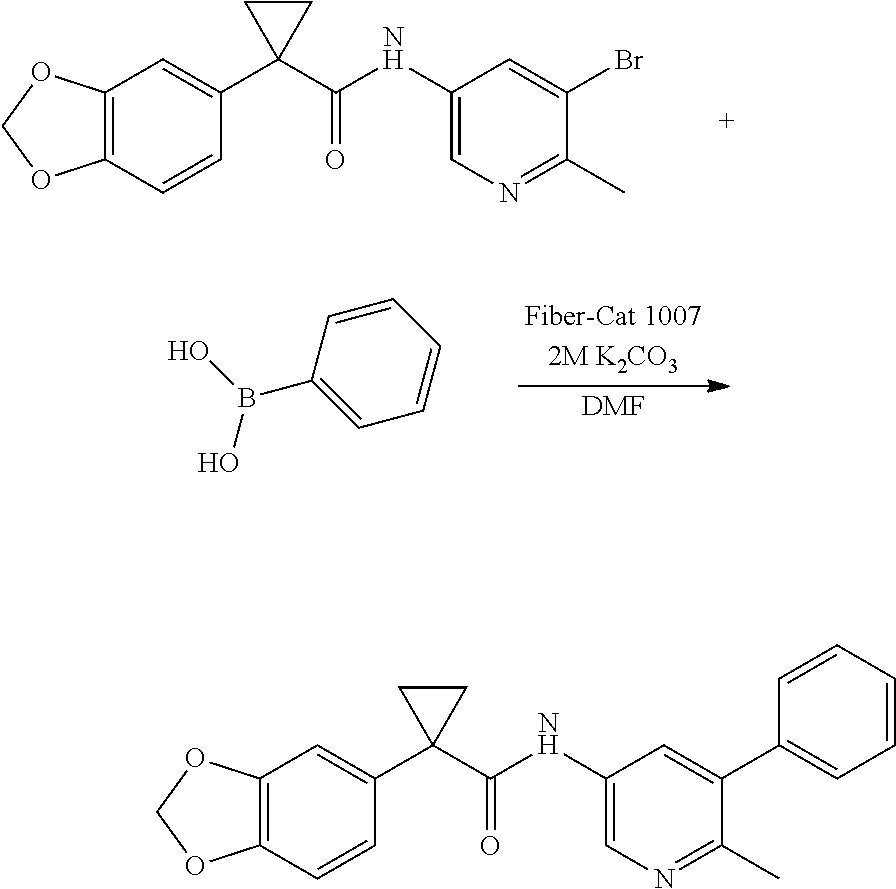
C12=C(C=CC(C3(C(=O)NC4=CN=C(C)C(Br)=C4)CC3)=C1)OCO2.[DMF].C1=CC=CC(B(O)O)=C1.C12=C(C=CC(C3(C(=O)NC4=CN=C(C)C(C5=CC=CC=C5)=C4)CC3)=C1)OCO2
